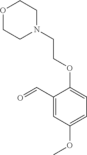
O1CCN(CCOC2=CC=C(OC)C=C2C=O)CC1
